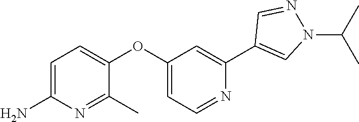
C1=C(N)N=C(C)C(OC2=CC=NC(C3=CN(C(C)C)N=C3)=C2)=C1
